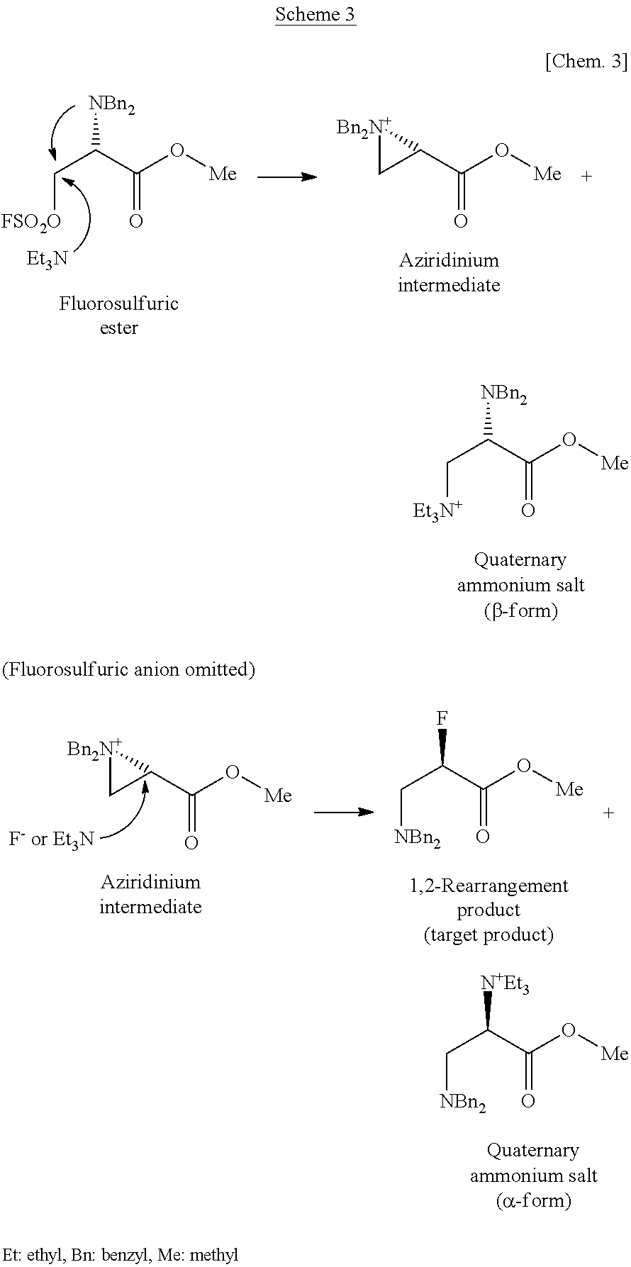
C(C(C(O[Me])=O)[N+Et3])[NBn2].C(C(C(O[Me])=O)[NBn2])[Et3N+].C1C(C(O[Me])=O)[Bn2N+]1.C(C(C(O[Me])=O)F)[NBn2].C(C(C(O[Me])=O)[NBn2])[FSO2O].[Et3N].C1C(C(O[Me])=O)[Bn2N+]1
